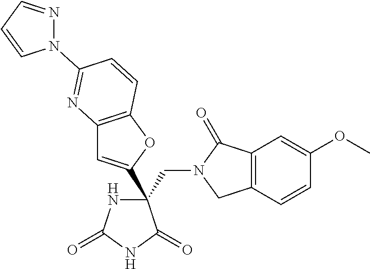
C12=C(OC(C3(CN4CC5=C(C4=O)C=C(OC)C=C5)NC(=O)NC3=O)=C1)C=CC(N1N=CC=C1)=N2
